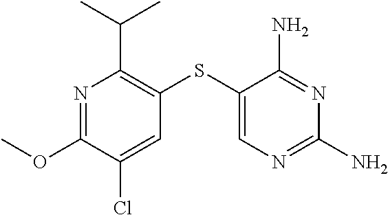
N1=C(OC)C(Cl)=CC(SC2=CN=C(N)N=C2N)=C1C(C)C
